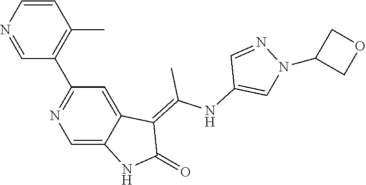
C1=CN=CC(C2=NC=C3C(=C2)C(=C(NC2=CN(C4COC4)N=C2)C)C(=O)N3)=C1C
